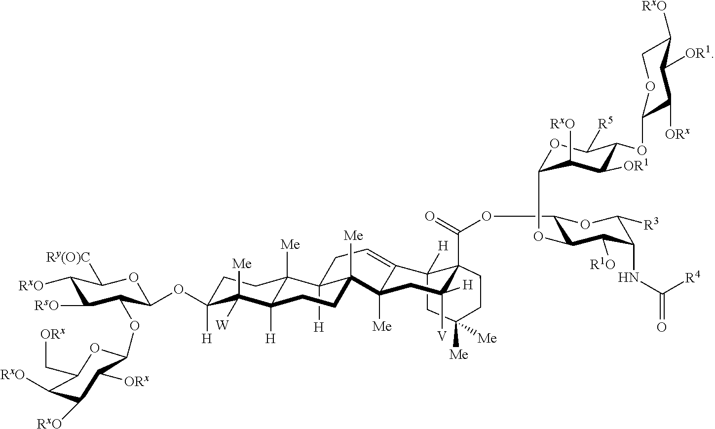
C1([RxO])C([RsO])C(OC2C([ORx])C([RxO])C([RxO])C(C[ORx])O2)C(OC2([H])CCC3([Me])C([H])(C2([W])[Me])CCC2([Me])C3([H])CC=C3C2([Me])CC([V])([H])C2(C(=O)OC4C(OC5OC([R5])C(OC6OCC([RxO])C([OR1])C6[ORx])C([OR1])C5[RxO])C([R1O])C(NC(=O)[R4])C([R3])O4)C3([H])CC([Me])([Me])CC2)OC1[Ry(O)C]
